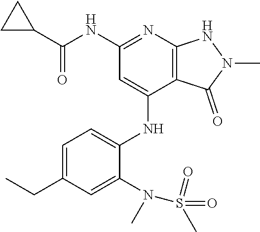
C(NC1=NC2=C(C(NC3=CC=C(CC)C=C3N(S(=O)(C)=O)C)=C1)C(=O)N(C)N2)(=O)C1CC1
